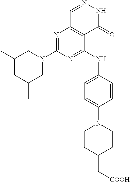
N1=C(N2CC(C)CC(C)C2)N=C(NC2=CC=C(N3CCC(C[COOH])CC3)C=C2)C2=C1C=NNC2=O
